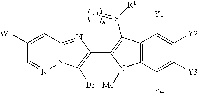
C1([W1])=CC2=NC(C3=C(S(=O)[R1])C4=C(C([Y4])=C([Y3])C([Y2])=C4[Y1])N3[Me])=C(Br)N2N=C1
